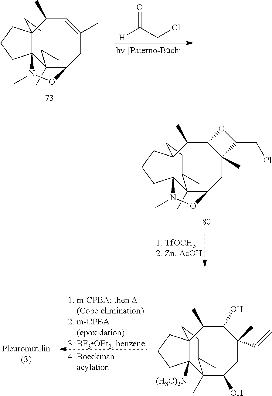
C12(C)C3CC4(C)C(C(C)C5(CCCC15N(C)O3)CCC2C)OC4CCl.C12(C)C(O)CC(C=C)(C)C(O)C(C)C3(CCCC13[(H3C)2N])CCC2C.C12(C)C3CC(C)=CC(C)C4(CCCC14N(C)O3)CCC2C.[H]C(CCl)=O
